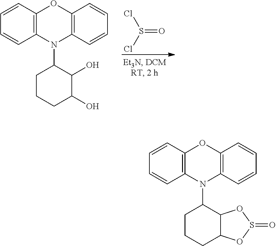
O=S(Cl)Cl.C12=C(C=CC=C1)OC1=C(N2C2CCCC(O)C2O)C=CC=C1.C12=C(C=CC=C1)OC1=C(N2C2CCCC3C2OS(=O)O3)C=CC=C1
